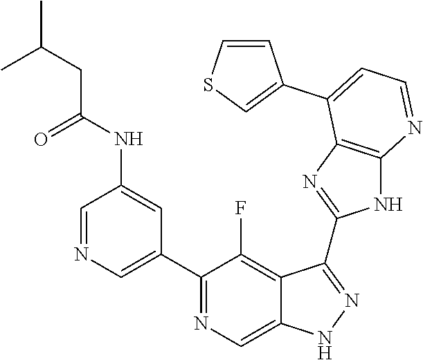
C1=NC=C(C2=NC=C3C(=C2F)C(C2=NC4=C(N2)N=CC=C4C2=CSC=C2)=NN3)C=C1NC(CC(C)C)=O
